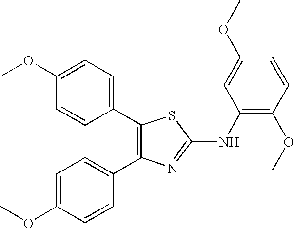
C1(C2=C(C3=CC=C(OC)C=C3)N=C(NC3=C(OC)C=CC(OC)=C3)S2)=CC=C(OC)C=C1
